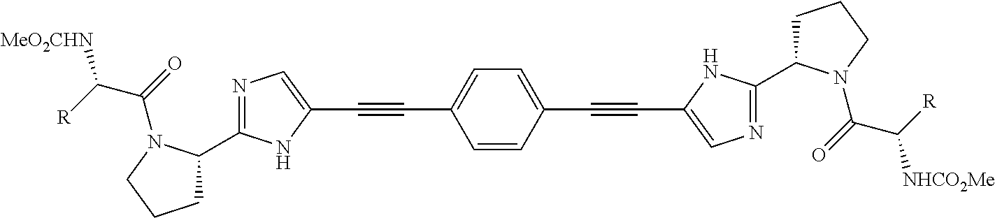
N1=C(C2CCCN2C(=O)C([R])[MeO2CHN])NC(C#CC2=CC=C(C#CC3=CN=C(C4CCCN4C(=O)C([R])[NHCO2Me])N3)C=C2)=C1
